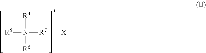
[R5]N([R7])([R4])[R6].[X-]
